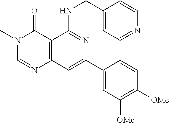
C12=C(C=C(C3=CC([OMe])=C([OMe])C=C3)N=C1NCC1=CC=NC=C1)N=CN(C)C2=O
